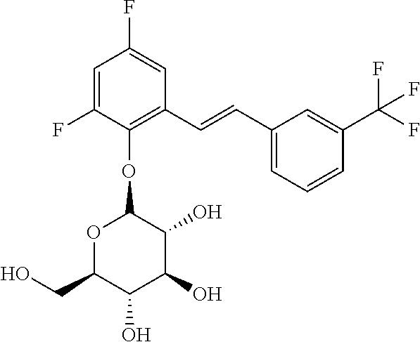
C1(F)=CC(F)=CC(C=CC2=CC=CC(C(F)(F)F)=C2)=C1OC1OC(CO)C(O)C(O)C1O
